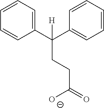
C1(C(C2=CC=CC=C2)([H])CCC(=O)[O-])=CC=CC=C1
